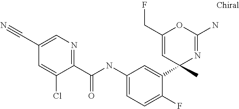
C1(C(NC2=CC=C(F)C(C3(C)N=C(N)OC(CF)=C3)=C2)=O)=NC=C(C#N)C=C1Cl
